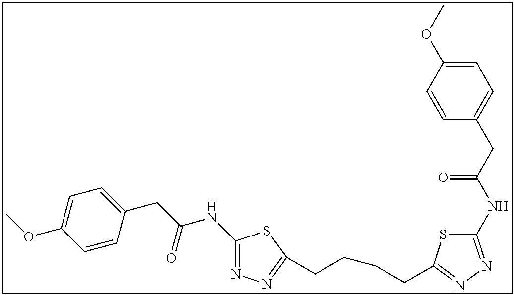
C1(NC(CC2=CC=C(OC)C=C2)=O)=NN=C(CCCCC2=NN=C(NC(CC3=CC=C(OC)C=C3)=O)S2)S1
